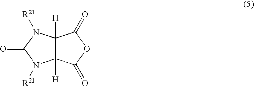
C12([H])C([H])(C(=O)OC1=O)N([R21])C(=O)N2[R21]
